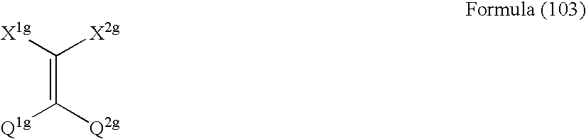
C(=C([Q2g])[Q1g])([X1g])[X2g]
